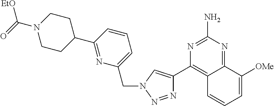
N1=NN(CC2=CC=CC(C3CCN(C(=O)[EtO])CC3)=N2)C=C1C1=C2C(=NC(N)=N1)C([OMe])=CC=C2
